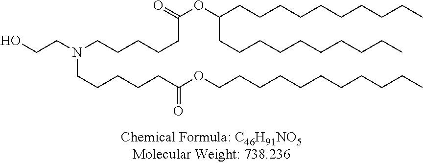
O=C(OC(CCCCCCCCCC)CCCCCCCCCC)CCCCCN(CCCCCC(OCCCCCCCCCCC)=O)CCO
